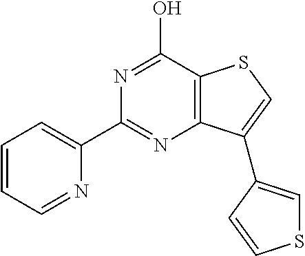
N1=C(O)C2=C(N=C1C1=CC=CC=N1)C(C1=CSC=C1)=CS2
